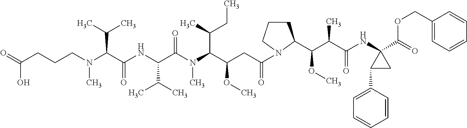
C(CCCN(C(C(NC(C(N(C(C(CC(=O)N1CCCC1C(C(C(NC1(C(=O)OCC2=CC=CC=C2)C(C2=CC=CC=C2)C1)=O)C)OC)OC)C(C)CC)C)=O)C(C)C)=O)C(C)C)C)(O)=O
